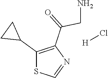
C1(C2CC2)=C(C(=O)CN)N=CS1.[H]Cl
